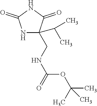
N1C(CNC(OC(C)(C)C)=O)(C(C)C)C(=O)NC1=O
